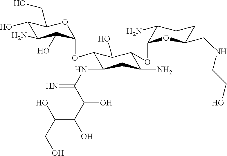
C1(O)C(N)C(O)C(OC2C(NC(=N)C(C(O)C(CO)O)O)CC(N)C(OC3OC(CNCCO)CCC3N)C2O)OC1CO
